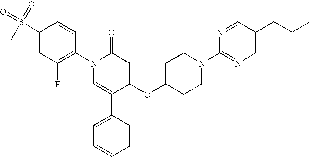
C1(S(=O)(=O)C)=CC(F)=C(N2C=C(C3=CC=CC=C3)C(OC3CCN(C4=NC=C(CCC)C=N4)CC3)=CC2=O)C=C1
